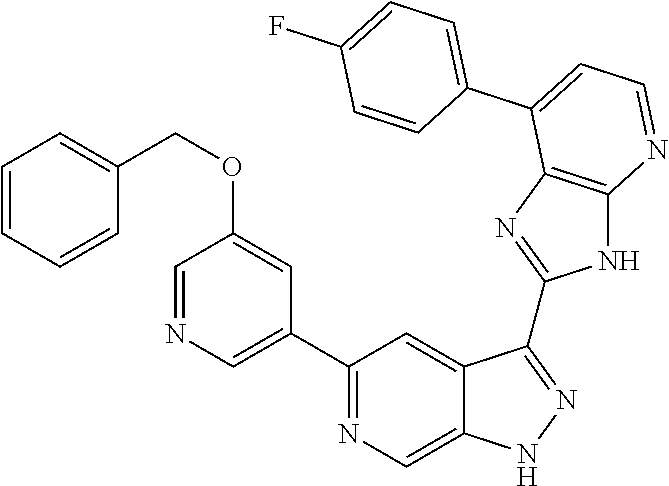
C1(C2=NC=C3C(=C2)C(C2=NC4=C(N2)N=CC=C4C2=CC=C(F)C=C2)=NN3)=CN=CC(OCC2=CC=CC=C2)=C1
